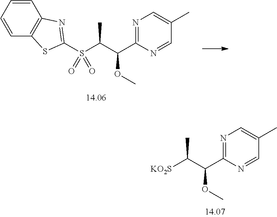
C(C(C1=NC=C(C)C=N1)OC)(C)[KO2S].C1=CC=CC2=C1N=C(S(C(C(C1=NC=C(C)C=N1)OC)C)(=O)=O)S2
